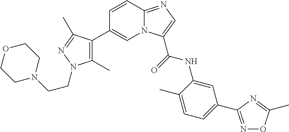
C1=CC2=NC=C(C(NC3=CC(C4=NOC(C)=N4)=CC=C3C)=O)N2C=C1C1=C(C)N(CCN2CCOCC2)N=C1C
